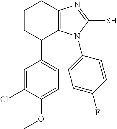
C1=C(OC)C(Cl)=CC(C2C3=C(CCC2)N=C(S)N3C2=CC=C(F)C=C2)=C1
